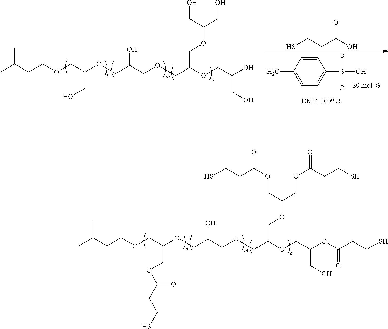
CC(CCOCC(OCC(COCC(OCC(OC(CCS)=O)CO)COC(COC(=O)CCS)COC(=O)CCS)O)COC(CCS)=O)C.CC(CCOCC(OCC(COCC(OCC(O)CO)COC(CO)CO)O)CO)C.SCCC(O)=O.C1(C)=CC=C(S(=O)(O)=O)C=C1
